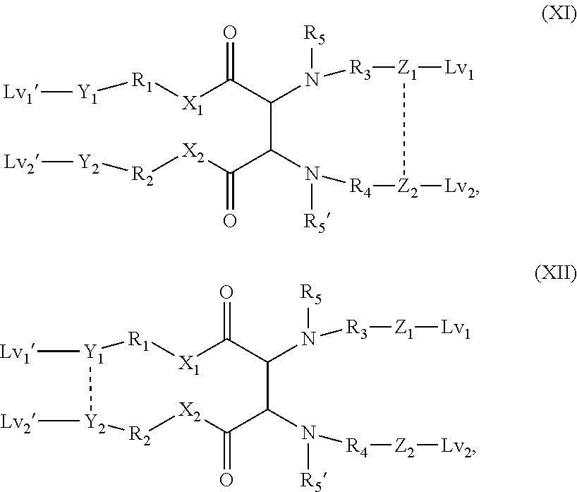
C1(C([X1][R1][Y1][Lv1])=O)C(C([X2][R2][Y2][Lv2])=O)N([R5])[R4][Z2]([Lv2])[Z1]([Lv1])[R3]N1[R5].C1(N([R5])[R3][Z1][Lv1])C(N([R5])[R4][Z2][Lv2])C(=O)[X2][R2][Y2]([Lv2])[Y1]([Lv1])[R1][X1]C1=O
